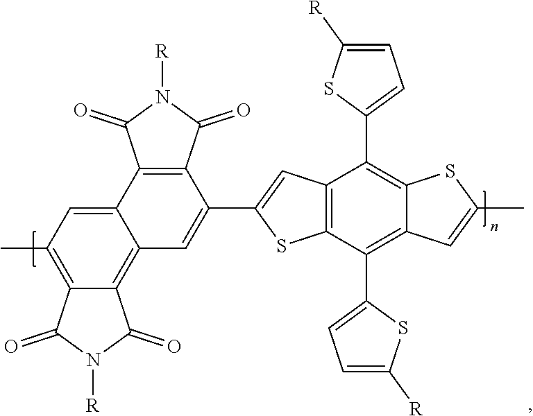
C12=C(C(C3=CC=C([R])S3)=C3C(=C1C1=CC=C([R])S1)SC(C)=C3)SC(C1=CC3=C4C(=C(C)C=C3C3=C1C(=O)N([R])C3=O)C(=O)N([R])C4=O)=C2
